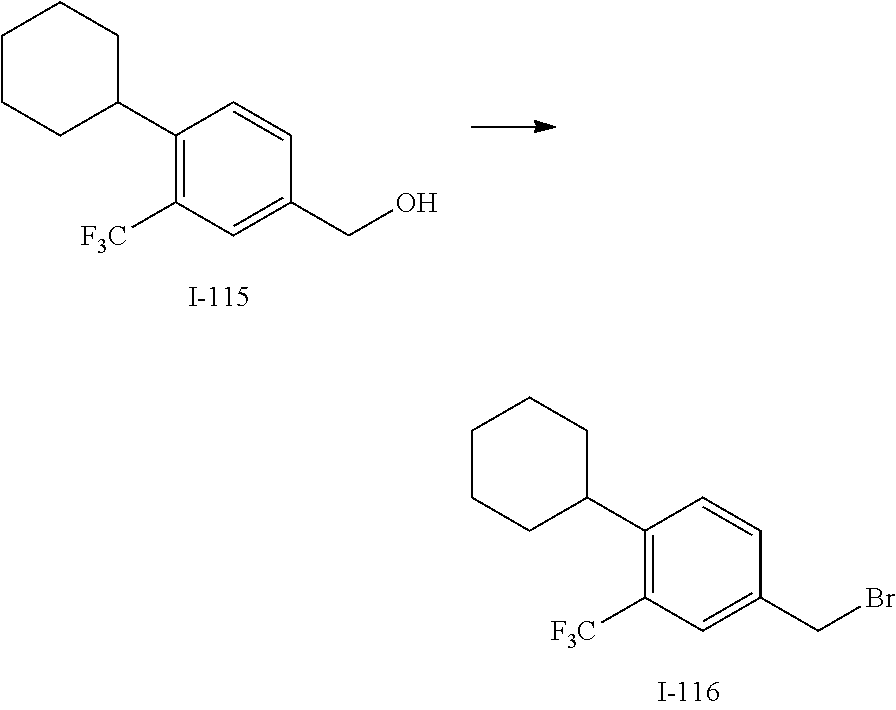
C1(C2CCCCC2)=C([F3C])C=C(CO)C=C1.C1(C2CCCCC2)=C([F3C])C=C(CBr)C=C1
